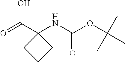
OC(=O)C1(NC(=O)OC(C)(C)C)CCC1
